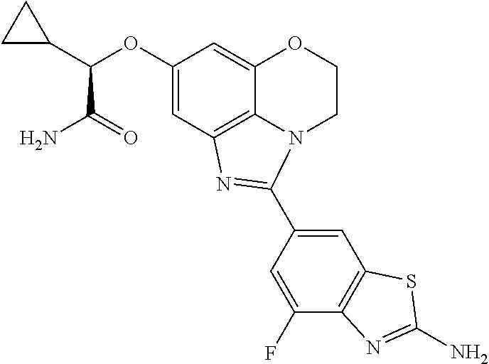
C12=C3C=C(OC(C4CC4)C(=O)N)C=C1OCCN2C(C1=CC2=C(C(F)=C1)N=C(N)S2)=N3
